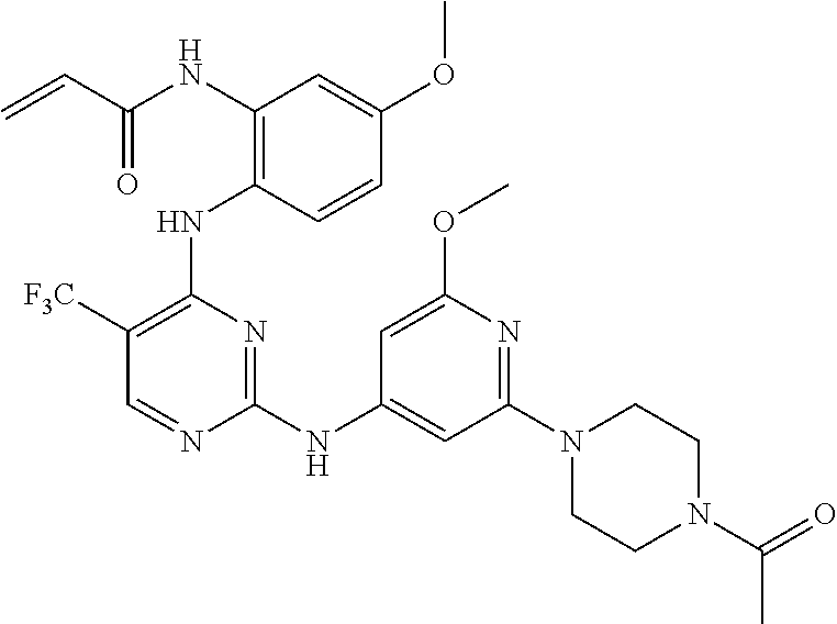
N(C1=C(NC2=C([F3C])C=NC(NC3=CC(N4CCN(C(=O)C)CC4)=NC(OC)=C3)=N2)C=CC(OC)=C1)C(C=C)=O
